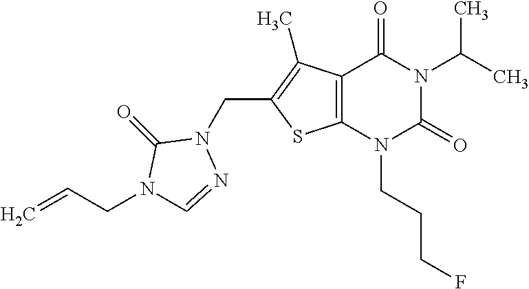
C12=C(N(CCCF)C(=O)N(C(C)C)C1=O)SC(CN1C(=O)N(CC=C)C=N1)=C2C
